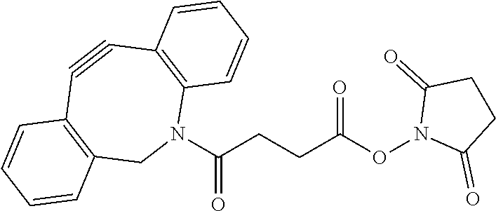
C(CCC(ON1C(=O)CCC1=O)=O)(N1C2=C(C#CC3=C(C1)C=CC=C3)C=CC=C2)=O
